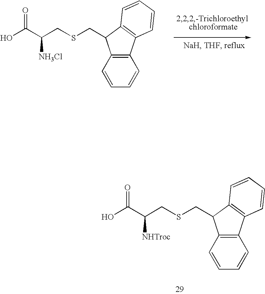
C12=C(C=CC=C1)C(CSCC(C(O)=O)[NH3Cl])C1=C2C=CC=C1.C12=C(C=CC=C1)C(CSCC(C(O)=O)[NHTroc])C1=C2C=CC=C1
